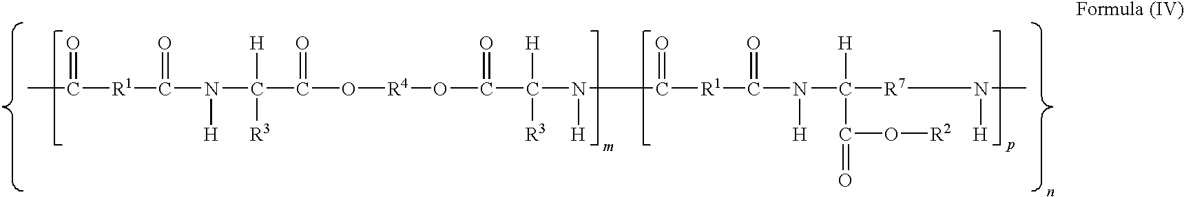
CC([R1]C(N(C(C(O[R4]OC(C(N(C([R1]C(N(C([R7]N(C)[H])([H])C(O[R2])=O)[H])=O)=O)[H])([H])[R3])=O)=O)([H])[R3])[H])=O)=O
